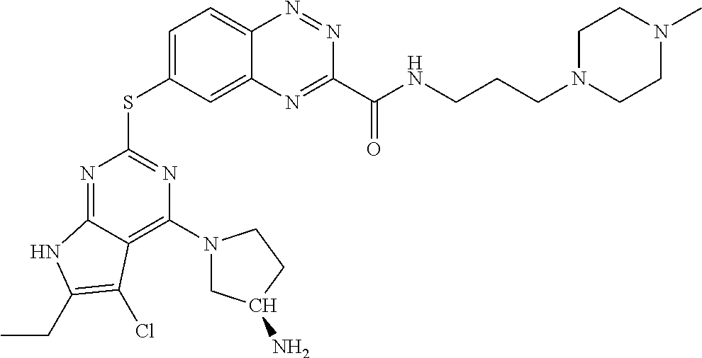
N1=C2C(=C(N3CC(N)CC3)N=C1SC1=CC=C3C(=C1)N=C(C(NCCCN1CCN(C)CC1)=O)N=N3)C(Cl)=C(CC)N2
